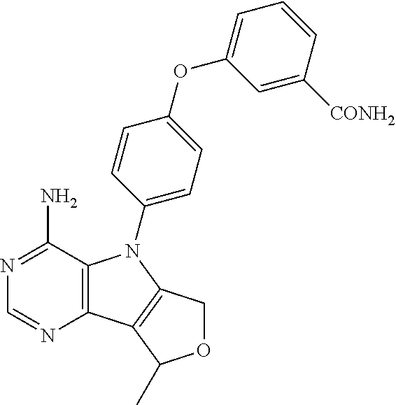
C12=C(C(N)=NC=N1)N(C1=CC=C(OC3=CC=CC([CONH2])=C3)C=C1)C1=C2C(C)OC1
